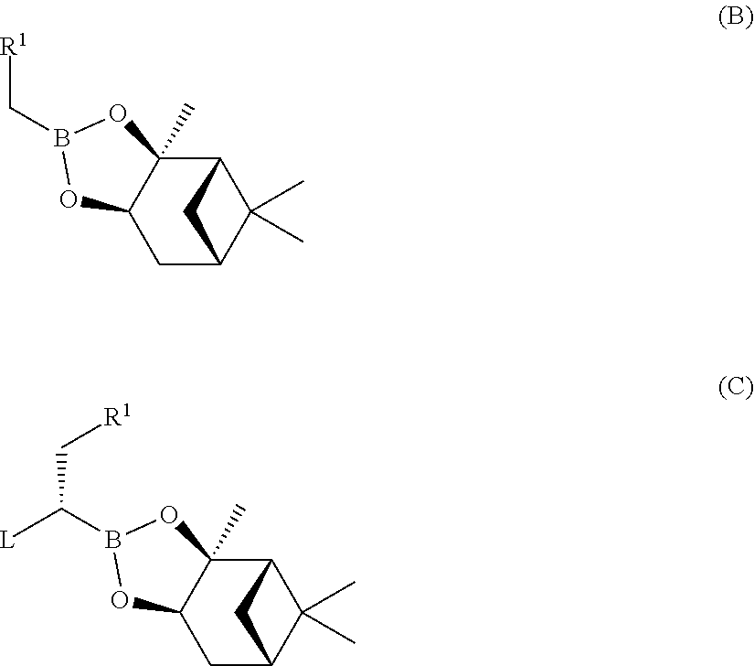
C12C3(C)C(CC(C1(C)C)C2)OB(C([L])C[R1])O3.C12C3(C)C(CC(C1(C)C)C2)OB(C[R1])O3
